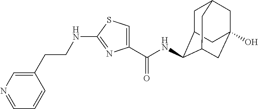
C1(CCNC2=NC(C(NC3C4CC5CC(O)(CC3C5)C4)=O)=CS2)=CN=CC=C1
